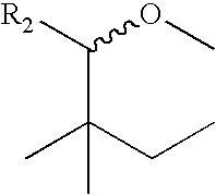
C(C(CC)(C)C)([R2])OC
